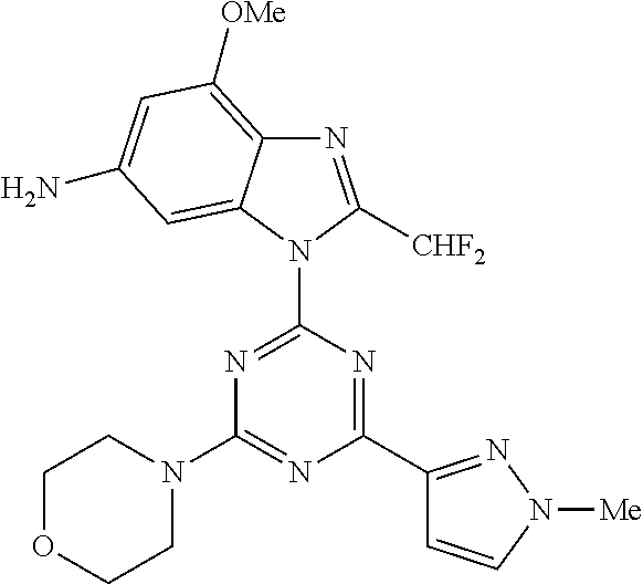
N1(C2=NC(N3CCOCC3)=NC(C3=NN([Me])C=C3)=N2)C([CHF2])=NC2=C([OMe])C=C(N)C=C12
